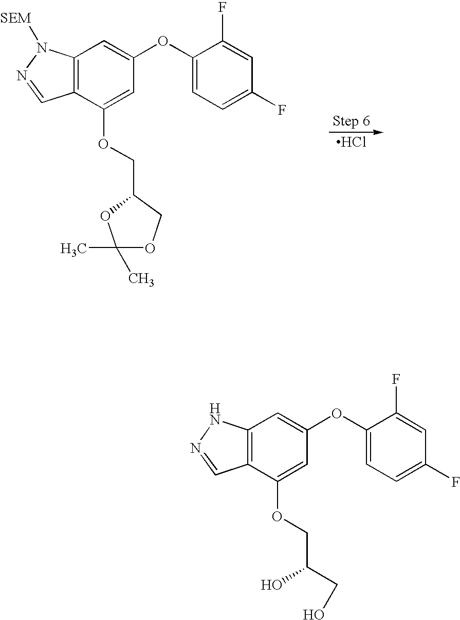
Cl.C12=C(C(OCC3COC(C)(C)O3)=CC(OC3=CC=C(F)C=C3F)=C1)C=NN2[SEM].C12=C(C(OCC(CO)O)=CC(OC3=CC=C(F)C=C3F)=C1)C=NN2
